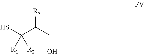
SC(C(CO)[R3])([R1])[R2]
